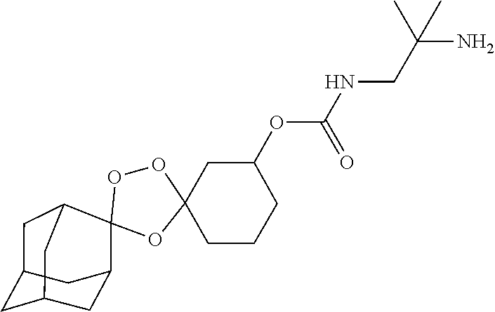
O1C2(CCCC(OC(NCC(C)(C)N)=O)C2)OOC12C1CC3CC(CC2C3)C1
